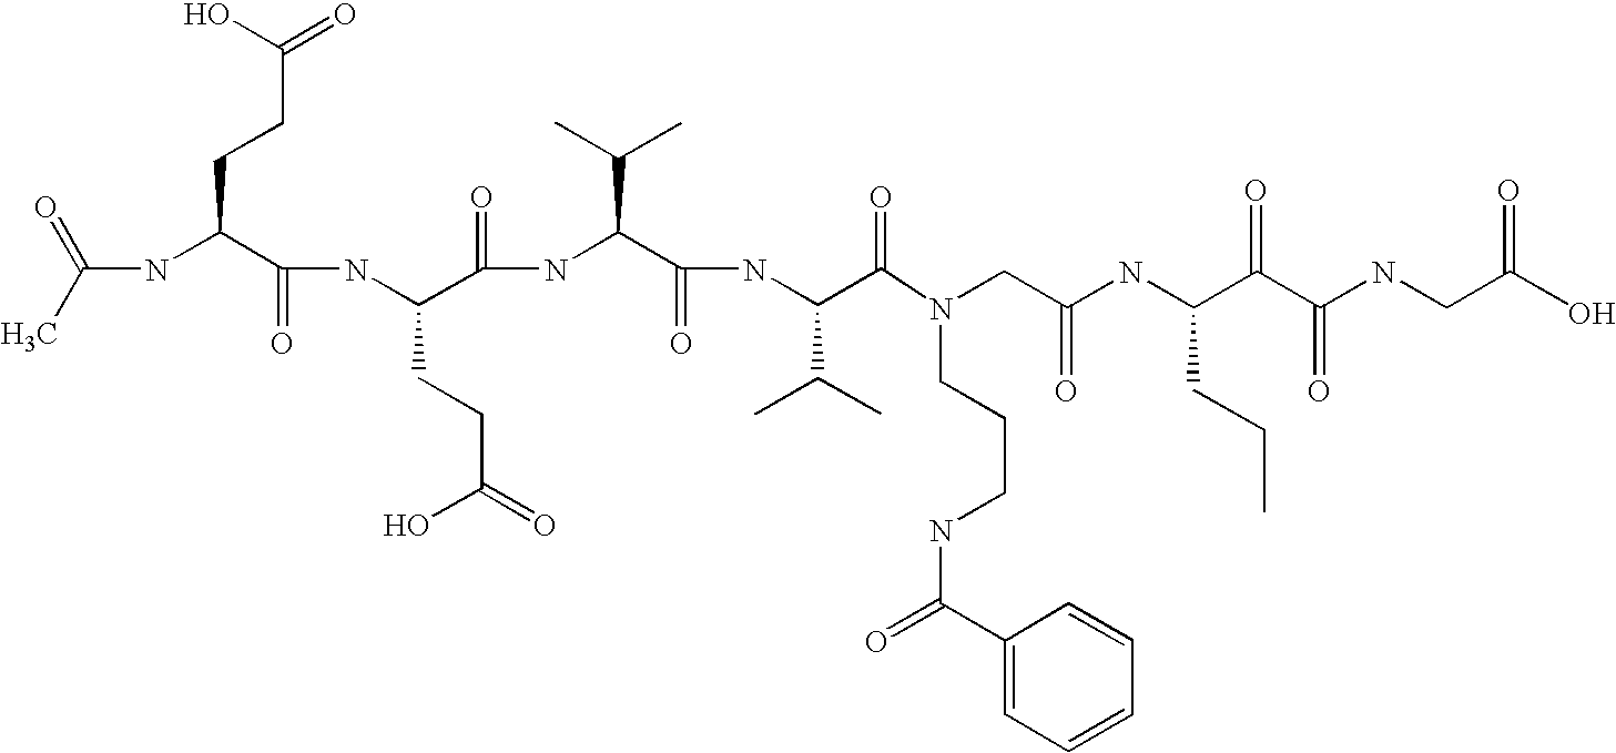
CC(=O)NC(C(NC(C(NC(C(NC(C(=O)N(CC(NC(C(C(NCC(O)=O)=O)=O)CCC)=O)CCCNC(C1=CC=CC=C1)=O)C(C)C)=O)C(C)C)=O)CCC(O)=O)=O)CCC(=O)O
